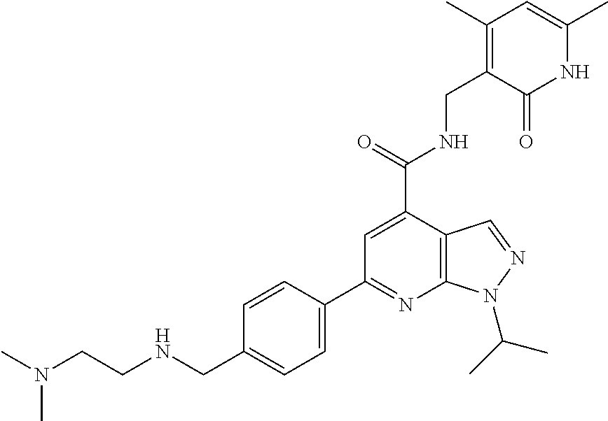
N(CC1=CC=C(C2=NC3=C(C(C(=O)NCC4=C(C)C=C(C)NC4=O)=C2)C=NN3C(C)C)C=C1)CCN(C)C
